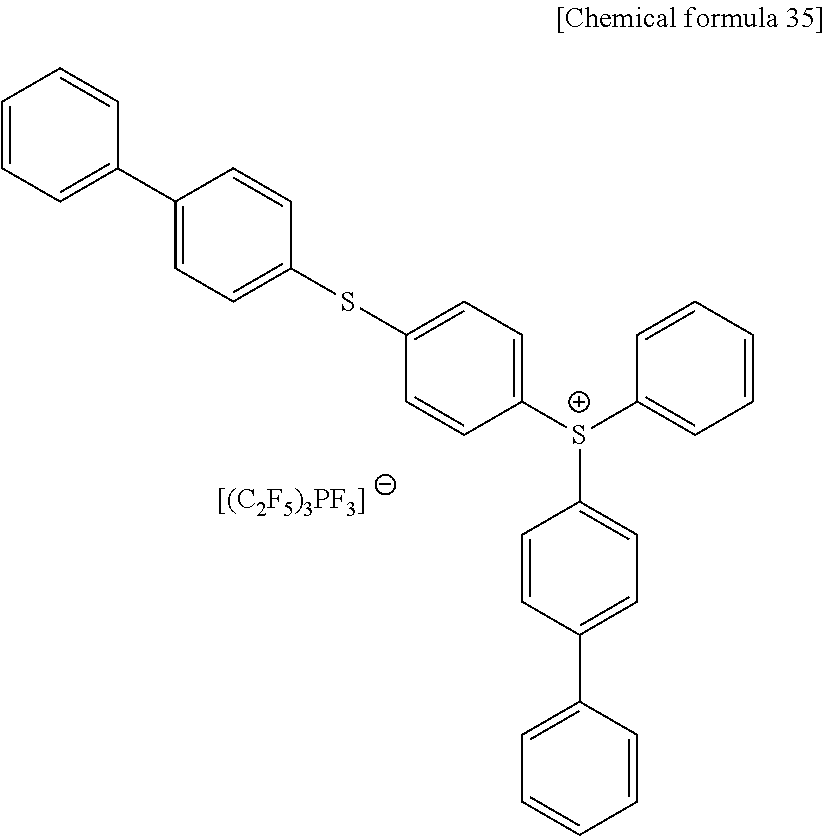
C1=CC=C(C2=CC=C(SC3=CC=C([S+](C4=CC=CC=C4)C4=CC=C(C5=CC=CC=C5)C=C4)C=C3)C=C2)C=C1.[[(C2F5)3PF3]]
